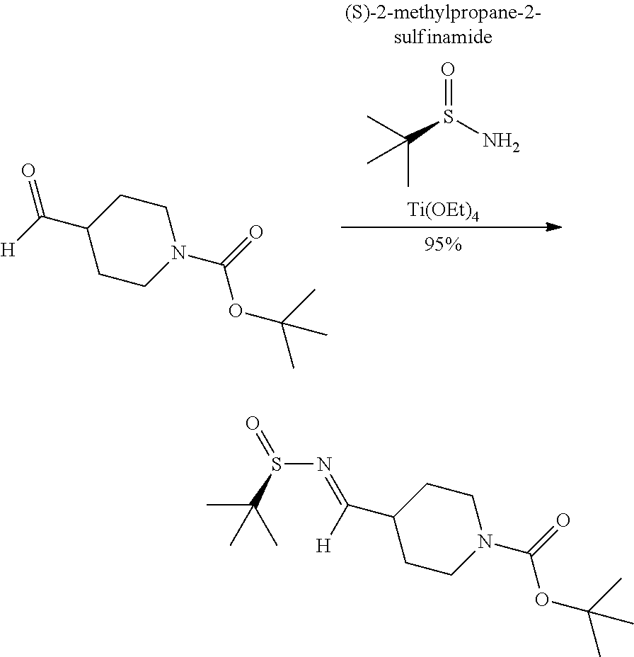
CC(S(=O)N=C(C1CCN(C(=O)OC(C)(C)C)CC1)[H])(C)C.O=C(C1CCN(C(=O)OC(C)(C)C)CC1)[H].O=S(N)C(C)(C)C.[Ti(OEt)4]
